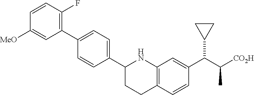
C1(C2=CC=C(C3CCC4=C(N3)C=C(C(C([CO2H])C)C3CC3)C=C4)C=C2)=C(F)C=CC([MeO])=C1
